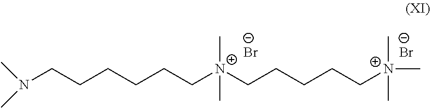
N(CCCCCC[N+](CCCCC[N+](C)(C)C)(C)C)(C)C.[Br-].[Br-]
